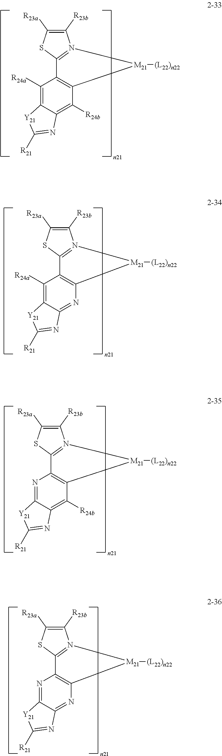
C1([R23b])=C([R23a])SC2=N1[M21]([(L22)n22])C1=C2C([R24a])=C2C(=C1[R24b])N=C([R21])[Y21]2.C1([R23b])=C([R23a])SC2=N1[M21]([(L22)n22])C1=C2C([R24a])=C2C(=N1)N=C([R21])[Y21]2.C1([R23b])=C([R23a])SC2=N1[M21]([(L22)n22])C1=C2N=C2C(=C1[R24b])N=C([R21])[Y21]2.C1([R23b])=C([R23a])SC2=N1[M21]([(L22)n22])C1=C2N=C2C(=N1)N=C([R21])[Y21]2
